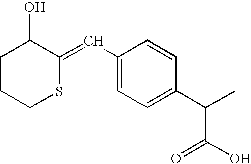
C1CCSC(=CC2=CC=C(C(C)C(O)=O)C=C2)C1O
